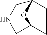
C12CCC(CNC1)O2
